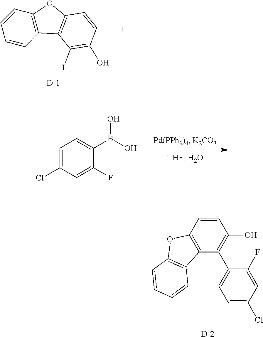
C1(I)=C(O)C=CC2=C1C1=C(C=CC=C1)O2.[D].C1=C(Cl)C=C(F)C(B(O)O)=C1.C12=C(C(C3=CC=C(Cl)C=C3F)=C(O)C=C1)C1=C(O2)C=CC=C1.[D]
